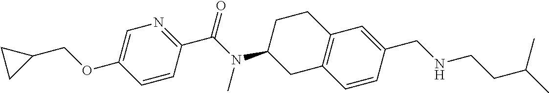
C1=C(OCC2CC2)C=CC(C(N(C2CC3=C(CC2)C=C(CNCCC(C)C)C=C3)C)=O)=N1
